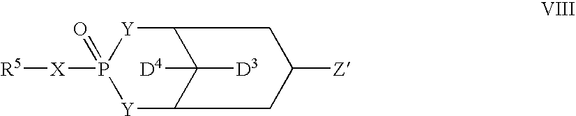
P1([X][R5])(=O)[Y]C2C([D3])([D4])C([Y]1)CC([Z])C2
